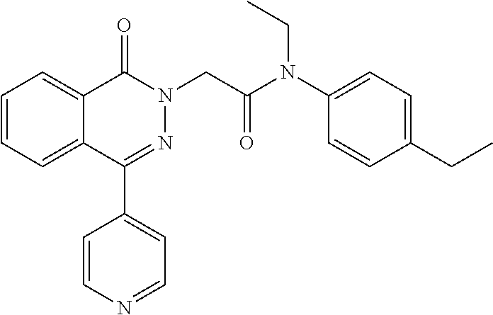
C1=CC=C2C(=C1)C(=O)N(CC(=O)N(C1=CC=C(CC)C=C1)CC)N=C2C1=CC=NC=C1
